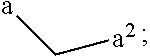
[a]C[a2]
